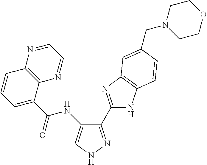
C1(C2=NC3=C(N2)C=CC(CN2CCOCC2)=C3)=NNC=C1NC(C1=CC=CC2=C1N=CC=N2)=O
